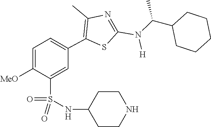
C(C1CCCCC1)(N(C1=NC(C)=C(C2=CC=C([MeO])C(S(=O)(NC3CCNCC3)=O)=C2)S1)[H])C
